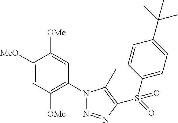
C1([MeO])=CC([OMe])=C(N2N=NC(S(=O)(C3=CC=C(C(C)(C)C)C=C3)=O)=C2C)C=C1[OMe]
